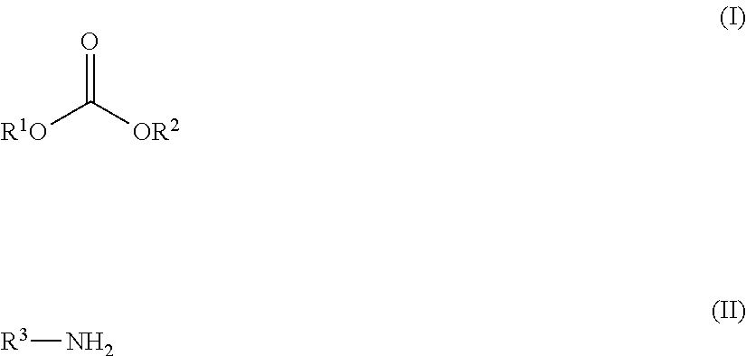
[R1O]C([OR2])=O.[R3]N
